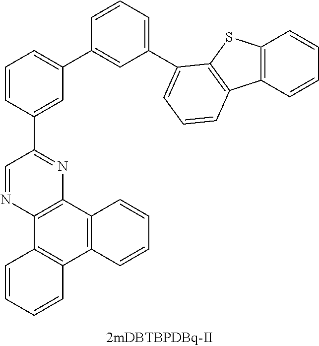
C1=CC(C2=NC3=C(N=C2)C2=C(C4=C3C=CC=C4)C=CC=C2)=CC(C2=CC(C3=CC=CC4=C3SC3=C4C=CC=C3)=CC=C2)=C1
